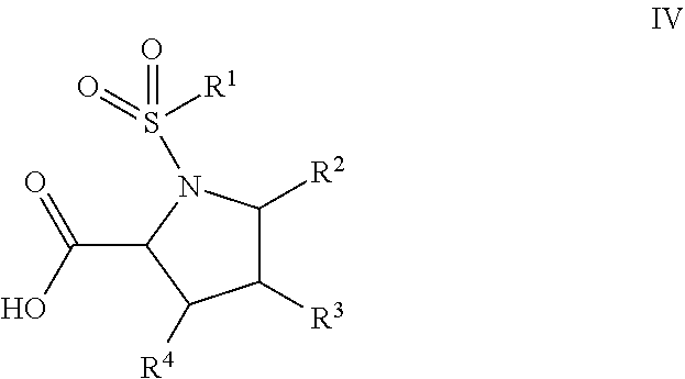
C1([R3])C([R2])N(S(=O)(=O)[R1])C(C(O)=O)C1[R4]
